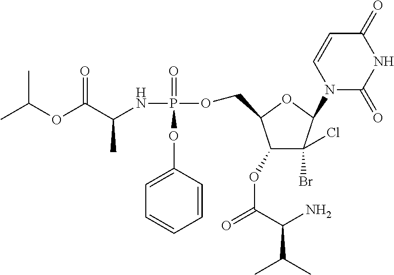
C1=CC(OP(NC(C(OC(C)C)=O)C)(=O)OCC2C(OC(=O)C(N)C(C)C)C(Br)(Cl)C(N3C(=O)NC(=O)C=C3)O2)=CC=C1
